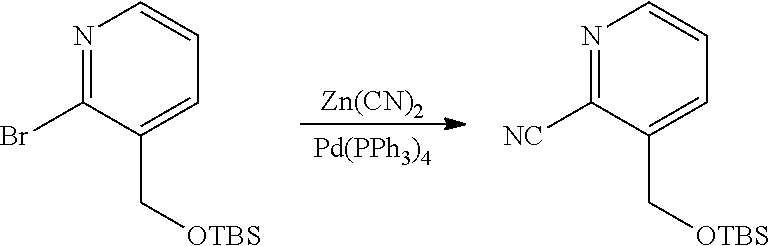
[Pd(PPh3)4].[Zn(CN)2].N1=C(Br)C(C[OTBS])=CC=C1.N1=C([NC])C(C[OTBS])=CC=C1
